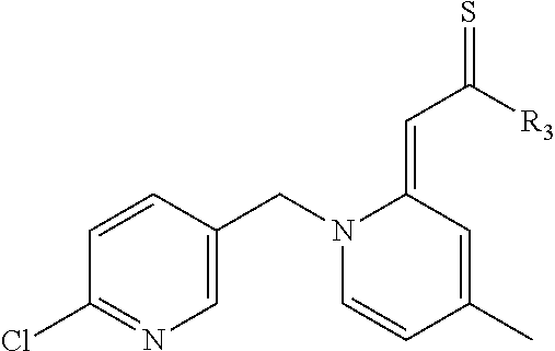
C1=CC(CN2C=CC(C)=CC2=CC([R3])=S)=CN=C1Cl
